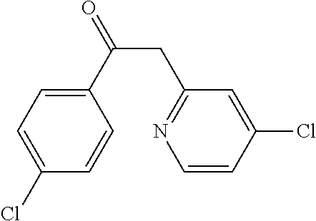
C1(C(=O)CC2=NC=CC(Cl)=C2)=CC=C(Cl)C=C1
